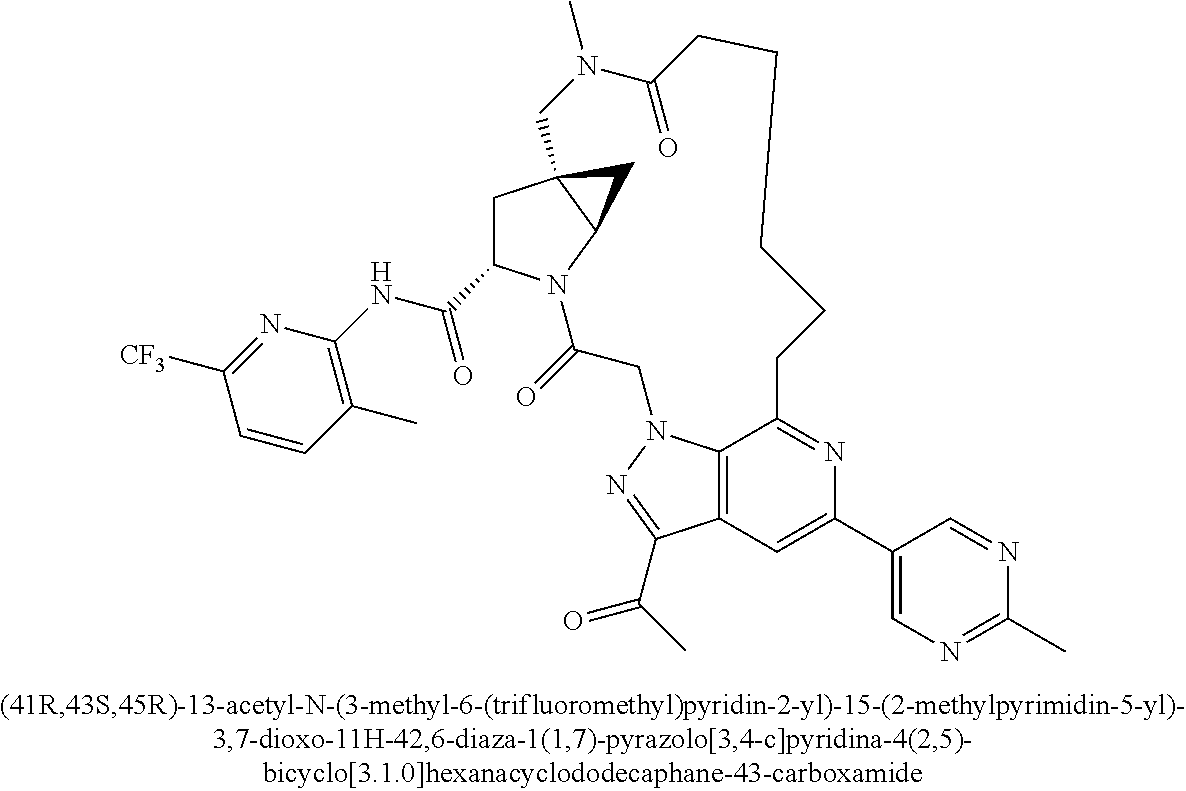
C1(C(=O)NC2=C(C)C=CC([F3C])=N2)CC23C(N1C(=O)CN1C4=C(C(C(C)=O)=N1)C=C(C1=CN=C(C)N=C1)N=C4CCCCCC(=O)N(C)C2)C3
